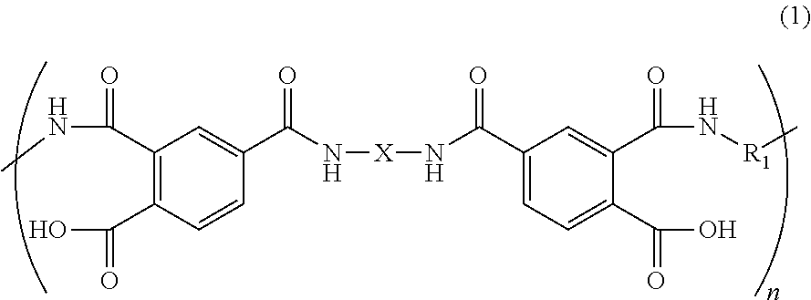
C1(C(=O)NC)=C(C(=O)O)C=CC(C(N[X]NC(C2=CC=C(C(=O)O)C(C(=O)N[R1]C)=C2)=O)=O)=C1
